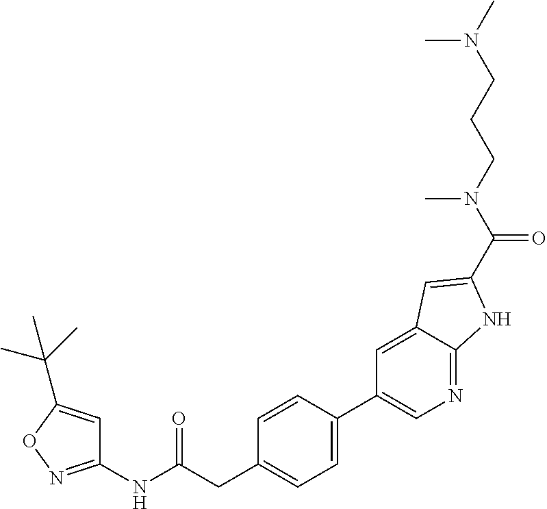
C1=CC(C2=CN=C3C(=C2)C=C(C(N(CCCN(C)C)C)=O)N3)=CC=C1CC(NC1=NOC(C(C)(C)C)=C1)=O
